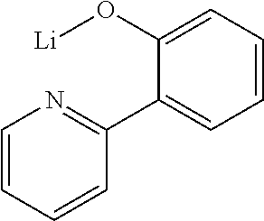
C1=CC=CC(C2=CC=CC=C2O[Li])=N1
